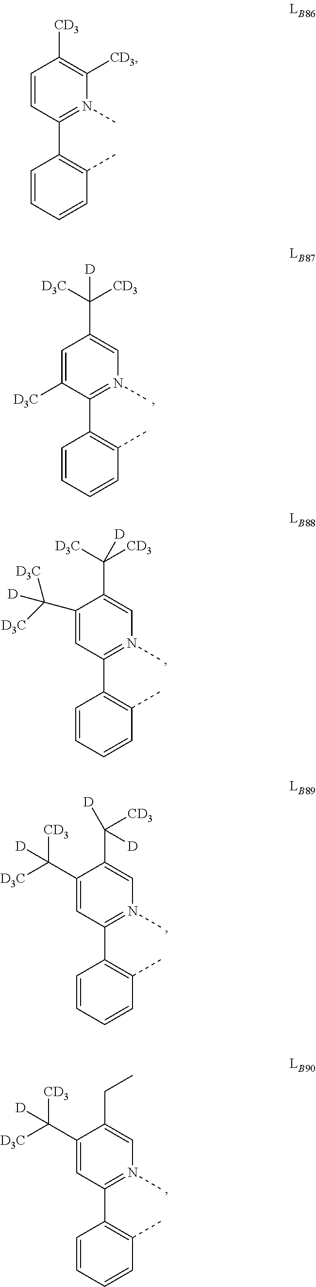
C1(C([D3C])([D3C])[D])=CC(C2=C(C)C=CC=C2)=N(C)C=C1C([D3C])([CD3])[D].C1(C([D3C])([CD3])[D])=CC(C2=C(C)C=CC=C2)=N(C)C=C1C([CD3])([D])[D].C1(C([D3C])([CD3])[D])=CC(C2=C(C)C=CC=C2)=N(C)C=C1CC.C1=C([D3C])C(C2=C(C)C=CC=C2)=N(C)C=C1C([D3C])([CD3])[D].C1=CC(C2=C(C)C=CC=C2)=N(C)C([CD3])=C1[CD3]
